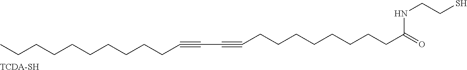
C(CCCCCCC#CC#CCCCCCCCCC(=O)NCCS)CCC.[TCDA-SH]
